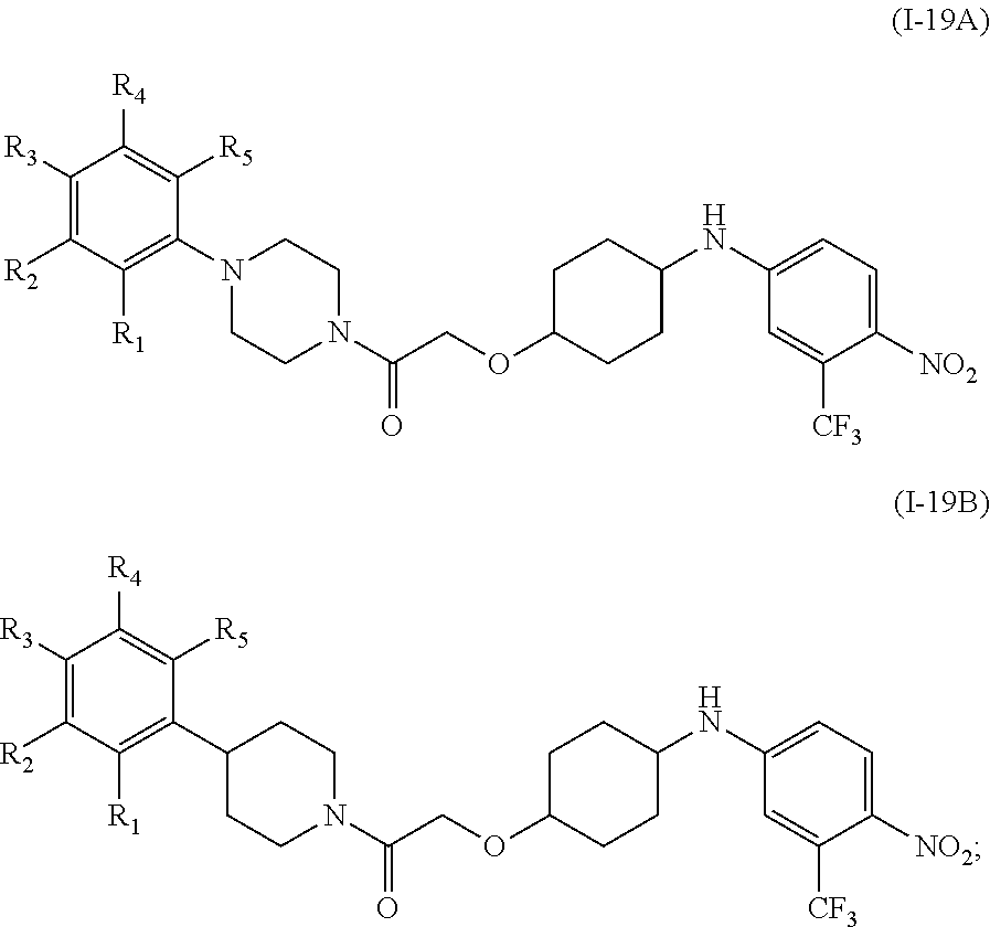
C1([R3])=C([R2])C([R1])=C(N2CCN(C(COC3CCC(NC4=CC=C([NO2])C([CF3])=C4)CC3)=O)CC2)C([R5])=C1[R4].C1([R3])=C([R2])C([R1])=C(C2CCN(C(COC3CCC(NC4=CC=C([NO2])C([CF3])=C4)CC3)=O)CC2)C([R5])=C1[R4]
